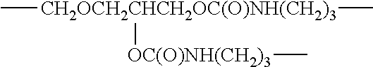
C[CH2OCH2CHCH2OC(O)NH(CH2)3](C)[OC(O)NH(CH2)3]C
